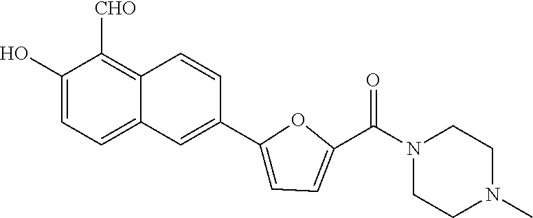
C1(O)=CC=C2C(=C1[CHO])C=CC(C1=CC=C(C(N3CCN(C)CC3)=O)O1)=C2
